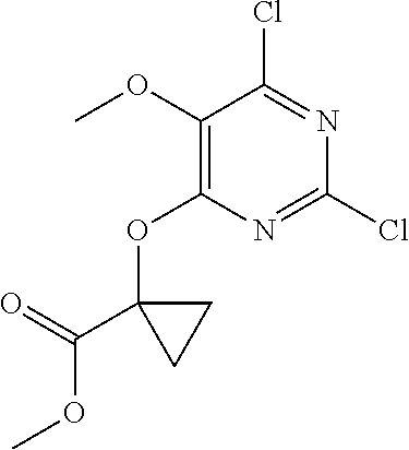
C1(OC)=C(OC2(C(=O)OC)CC2)N=C(Cl)N=C1Cl
